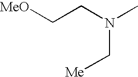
[MeO]CCN(C)C[Me]
